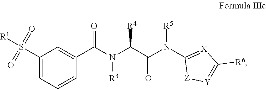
N([R3])(C(C1=CC(S([R1])(=O)=O)=CC=C1)=O)C(C(N([R5])C1=[X]C([R6])=[Y][Z]1)=O)[R4]
